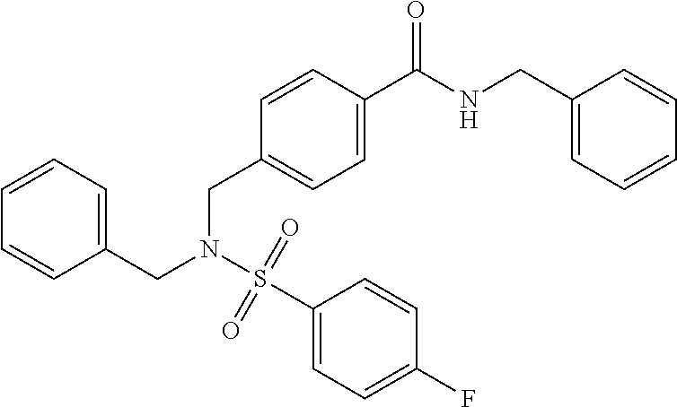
C1=CC=CC(CN(S(C2=CC=C(F)C=C2)(=O)=O)CC2=CC=C(C(NCC3=CC=CC=C3)=O)C=C2)=C1
